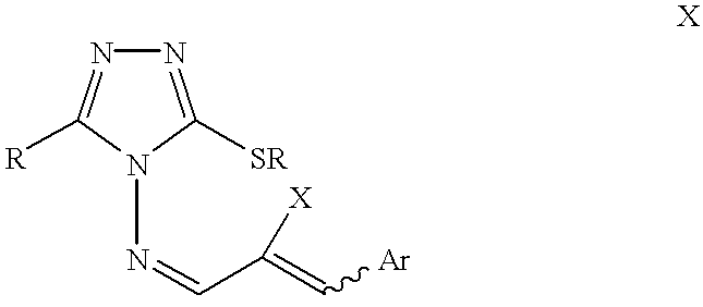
N1=C([SR])N(N=CC(=C[Ar])[X])C([R])=N1
